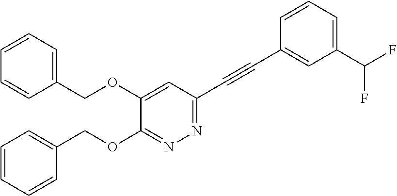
C1=C(OCC2=CC=CC=C2)C(OCC2=CC=CC=C2)=NN=C1C#CC1=CC(C(F)F)=CC=C1
